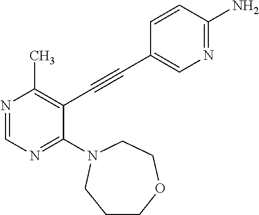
N1=CN=C(N2CCCOCC2)C(C#CC2=CN=C(N)C=C2)=C1C
